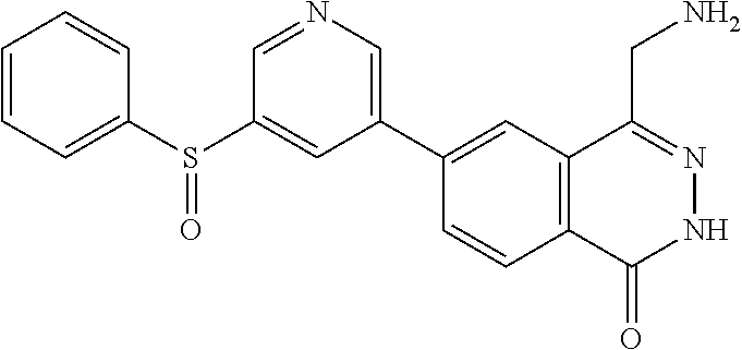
C1(C2=CN=CC(S(C3=CC=CC=C3)=O)=C2)=CC2=C(C=C1)C(=O)NN=C2CN
